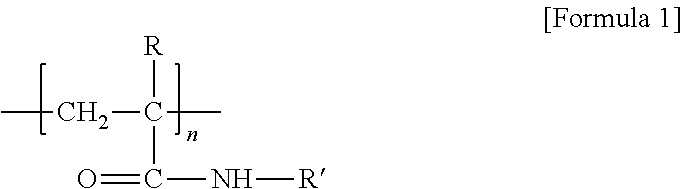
CCC([R])(C(=O)N[R])C
